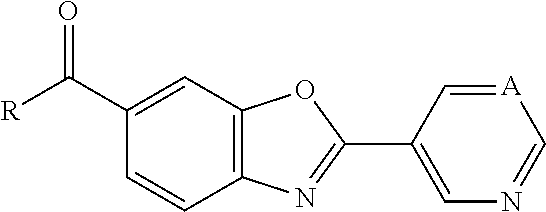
C1(C([R])=O)=CC2=C(C=C1)N=C(C1=CN=C[A]=C1)O2
